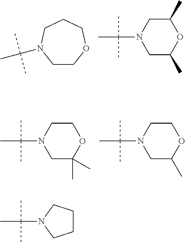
C1COCCCN1C(C)(C)C.C1C(C)OC(C)CN1C(C)(C)C.C1C(C)(C)OCCN1C(C)(C)C.C1C(C)OCCN1C(C)(C)C.C1CCN(C(C)(C)C)C1
